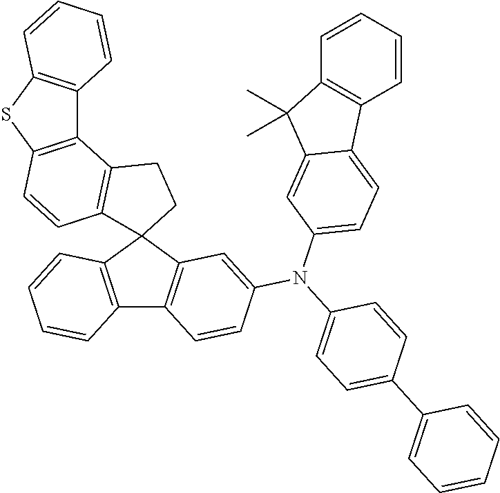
C12=C(SC3=C1C=CC=C3)C=CC1=C2CCC12C1=C(C3=C2C=CC=C3)C=CC(N(C2=CC=C(C3=CC=CC=C3)C=C2)C2=CC=C3C4=C(C=CC=C4)C(C)(C)C3=C2)=C1
